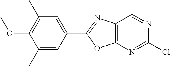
C1(C)=C(OC)C(C)=CC(C2=NC3=C(O2)N=C(Cl)N=C3)=C1
